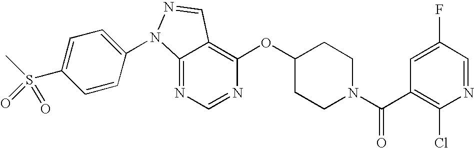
C12=NC=NC(OC3CCN(C(C4=C(Cl)N=CC(F)=C4)=O)CC3)=C1C=NN2C1=CC=C(S(C)(=O)=O)C=C1
